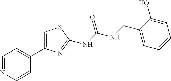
C1=NC=CC(C2=CSC(NC(NCC3=CC=CC=C3O)=O)=N2)=C1
